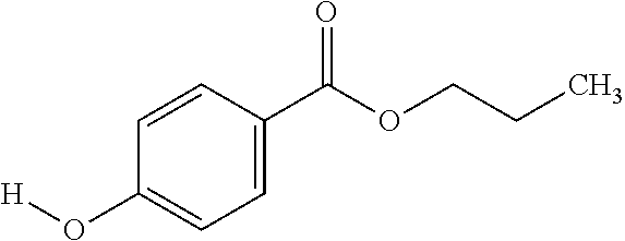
C1=CC(C(OCCC)=O)=CC=C1O[H]
